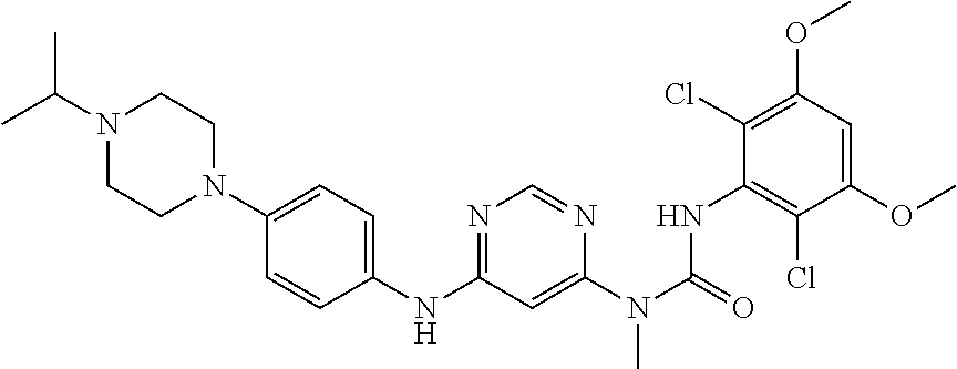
C1(NC2=NC=NC(N(C(=O)NC3=C(Cl)C(OC)=CC(OC)=C3Cl)C)=C2)=CC=C(N2CCN(C(C)C)CC2)C=C1
